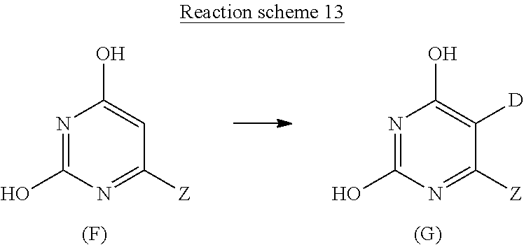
N1=C(O)N=C([Z])C=C1O.[(F)].N1=C(O)N=C([Z])C([D])=C1O.[(G)]
